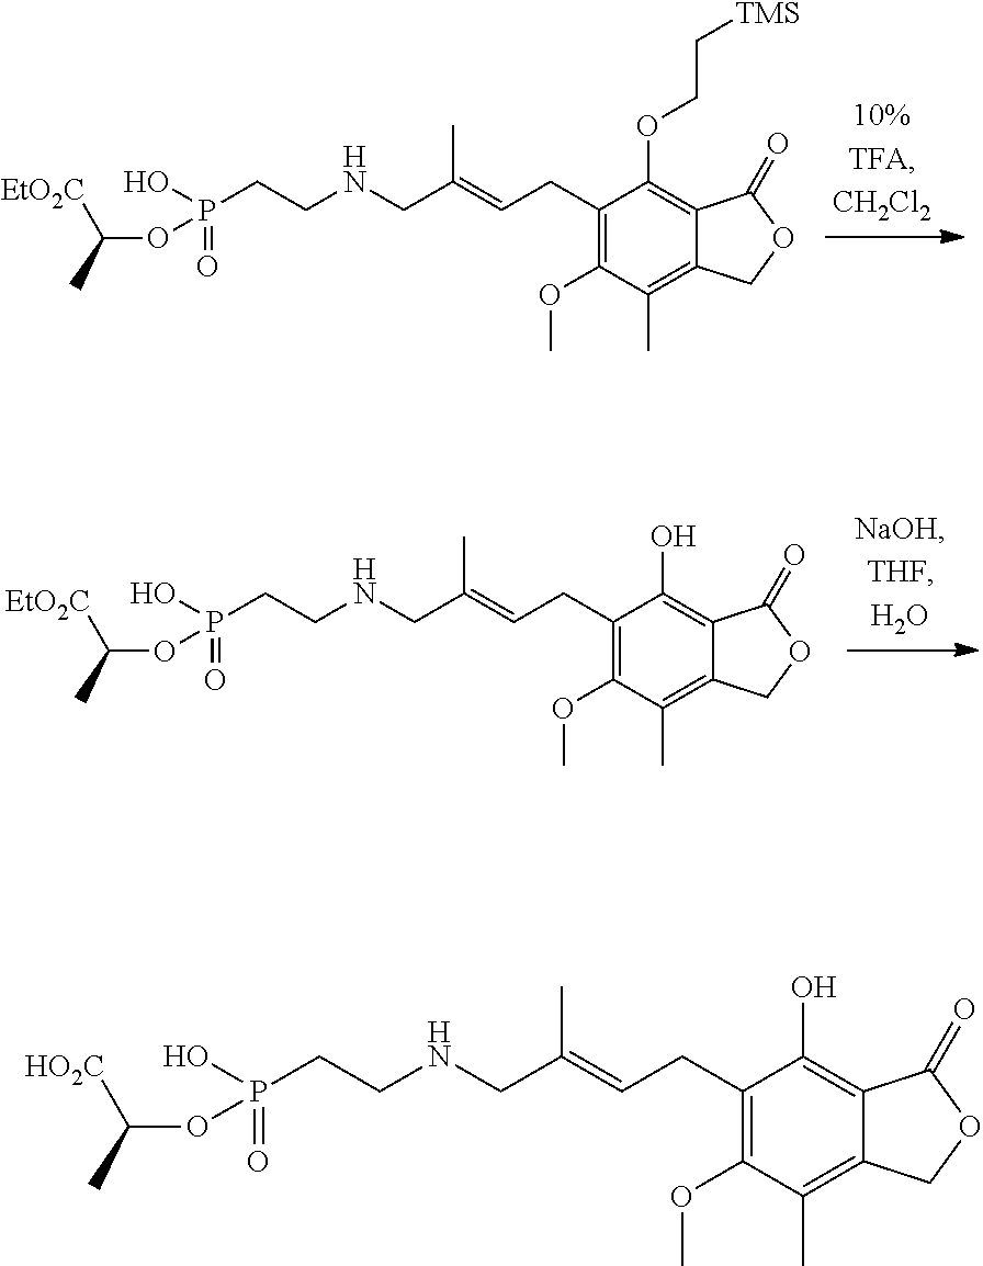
C1(CC=C(CNCCP(=O)(O)OC([EtO2C])C)C)=C(OC)C(C)=C2C(=C1OCC[TMS])C(=O)OC2.C1(CC=C(CNCCP(=O)(O)OC([EtO2C])C)C)=C(OC)C(C)=C2C(=C1O)C(=O)OC2.C1(CC=C(CNCCP(=O)(O)OC([HO2C])C)C)=C(OC)C(C)=C2C(=C1O)C(=O)OC2
